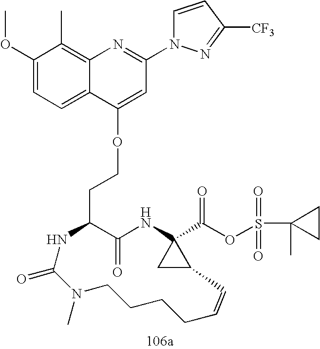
C1(=O)C(CCOC2=CC(N3N=C([CF3])C=C3)=NC3=C(C)C(OC)=CC=C32)NC(=O)N(C)CCCCC=CC2CC2(C(=O)OS(C2(C)CC2)(=O)=O)N1
